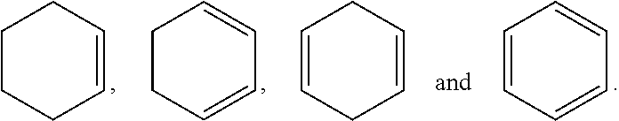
C1CCC=CC1.C1CC=CC=C1.C1=CCC=CC1.C1=CC=CC=C1
